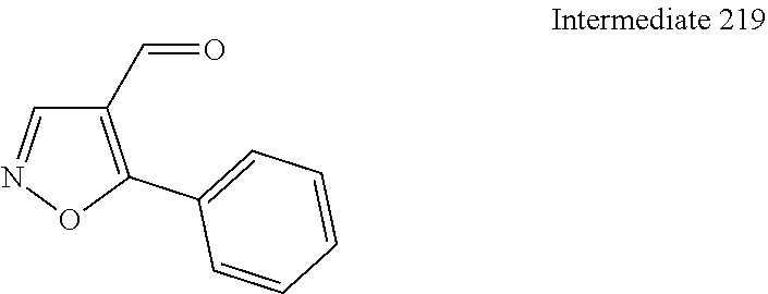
C1(C=O)=C(C2=CC=CC=C2)ON=C1
